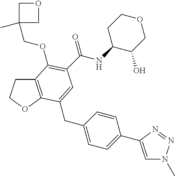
C12=C(OCC1)C(CC1=CC=C(C3=CN(C)N=N3)C=C1)=CC(C(NC1C(O)COCC1)=O)=C2OCC1(C)COC1
